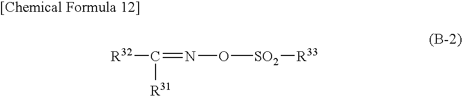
[R32]C([R31])=NO[SO2][R33]
